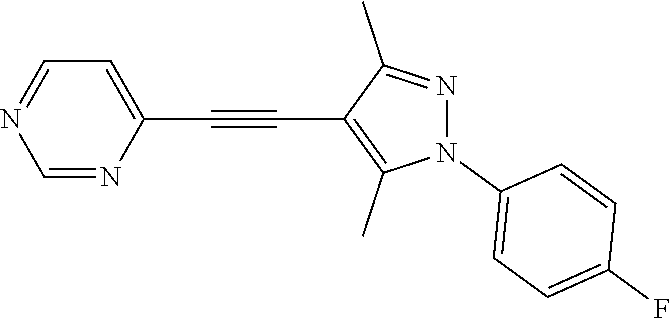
C1=NC(C#CC2=C(C)N(C3=CC=C(F)C=C3)N=C2C)=CC=N1
